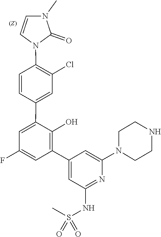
N1(C2=CC(C3=C(O)C(C4=CC(Cl)=C(N5C=CN(C)C5=O)C=C4)=CC(F)=C3)=CC(NS(C)(=O)=O)=N2)CCNCC1
